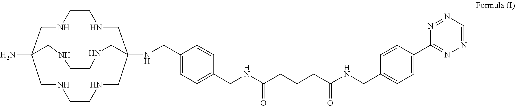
N(CC1=CC=C(C2=NN=CN=N2)C=C1)C(CCCC(NCC1=CC=C(CNC23CNCCNCC(N)(CNCCNC2)CNCCNC3)C=C1)=O)=O
